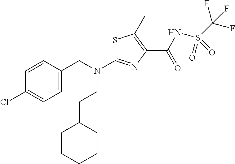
S1C(N(CC2=CC=C(Cl)C=C2)CCC2CCCCC2)=NC(C(NS(C(F)(F)F)(=O)=O)=O)=C1C
